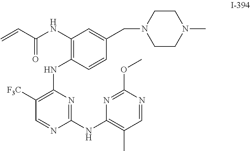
C1([F3C])=C(NC2=C(NC(C=C)=O)C=C(CN3CCN(C)CC3)C=C2)N=C(NC2=C(C)C=NC(OC)=N2)N=C1
